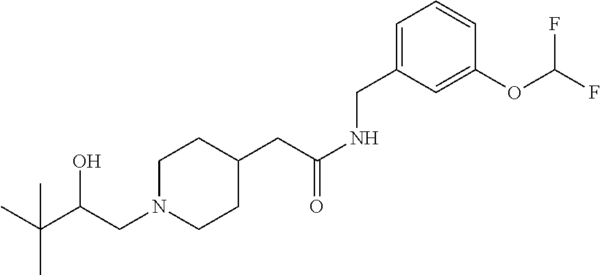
C(C(CN1CCC(CC(NCC2=CC=CC(OC(F)F)=C2)=O)CC1)O)(C)(C)C
